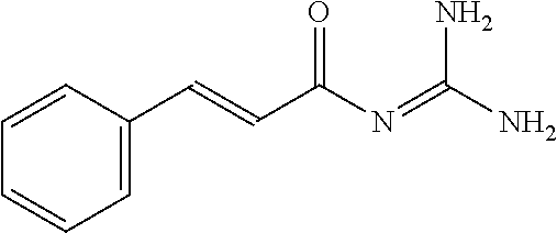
C1(C=CC(N=C(N)N)=O)=CC=CC=C1
